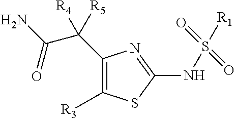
C1([R3])=C(C([R5])([R4])C(N)=O)N=C(NS([R1])(=O)=O)S1
